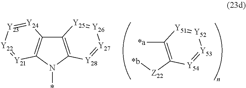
C12=C(N(*)C3=C1[Y24]=[Y23][Y22]=[Y21]3)[Y28]=[Y27][Y26]=[Y25]2.[Z22](C1=C([*a])[Y51]=[Y52][Y53]=[Y54]1)[*b]
